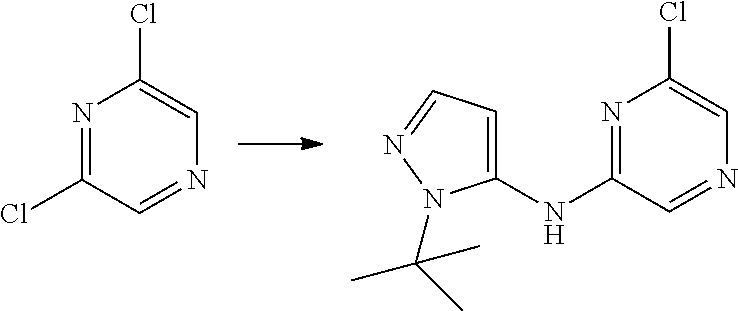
N1=C(Cl)C=NC=C1Cl.N1=C(NC2=CC=NN2C(C)(C)C)C=NC=C1Cl
